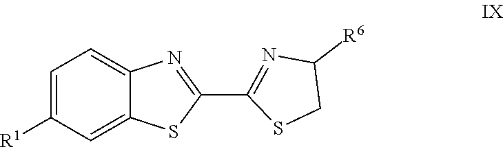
C12=CC([R1])=CC=C1N=C(C1=NC([R6])CS1)S2
